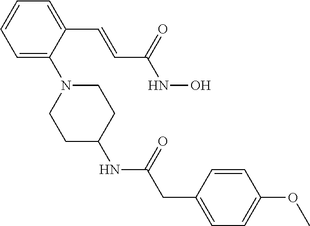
C1=C(N2CCC(NC(CC3=CC=C(OC)C=C3)=O)CC2)C(C=CC(NO)=O)=CC=C1
